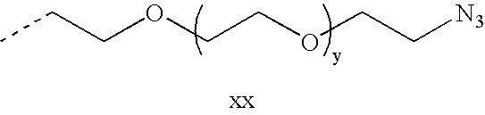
CCCOCCOCC[N3]
